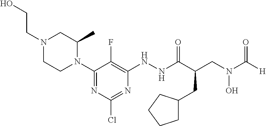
C1CN(C2=NC(Cl)=NC(NNC(C(CC3CCCC3)CN(C([H])=O)O)=O)=C2F)C(C)CN1CCO
